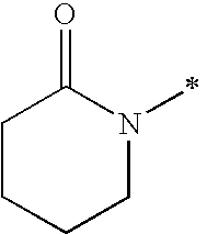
C1CCCN(C)C1=O
